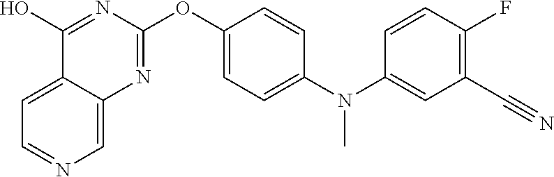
C12=CC=NC=C1N=C(OC1=CC=C(N(C3=CC(C#N)=C(F)C=C3)C)C=C1)N=C2O
